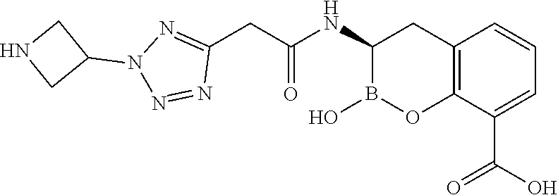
C12=C(C(C(O)=O)=CC=C1)OB(O)C(NC(=O)CC1=NN(C3CNC3)N=N1)C2
